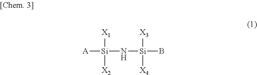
[A][Si](N[Si]([X3])(B)[X4])([X1])[X2]
